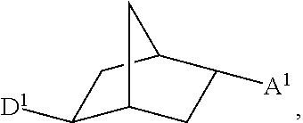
C1([D1])C2CC([A1])C(C1)C2
